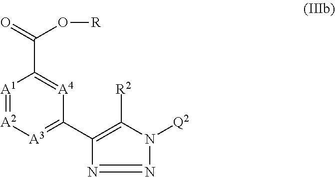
[A1]1=[A2][A3]=C(C2=C([R2])N([Q2])N=N2)[A4]=C1C(=O)O[R]
